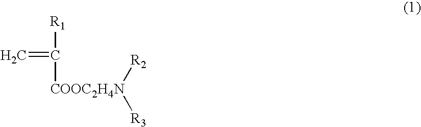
[R1]C(=C)[COOC2H4N]([R2])[R3]
